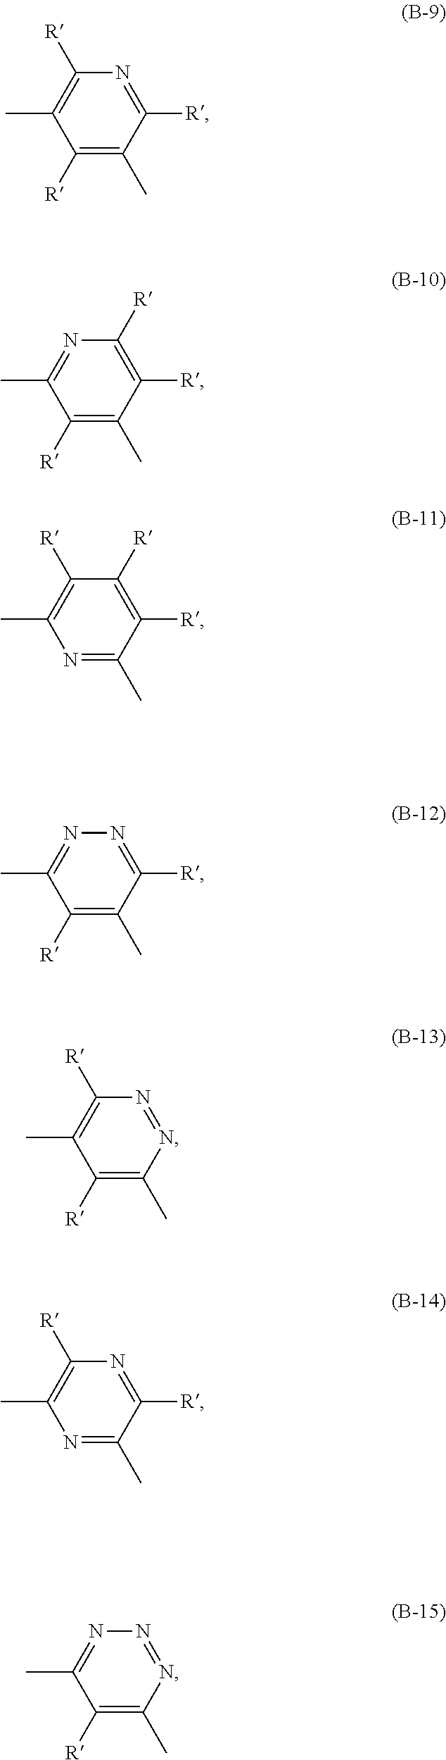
C1([R])=C(C)C([R])=NC([R])=C1C.C1([R])=C(C)C([R])=C([R])N=C1C.N1=C(C)C([R])=C([R])C([R])=C1C.C1([R])=C(C)C([R])=NN=C1C.C1([R])=C(C)N=NC([R])=C1C.N1=C(C)C([R])=NC([R])=C1C.C1([R])=C(C)N=NN=C1C
